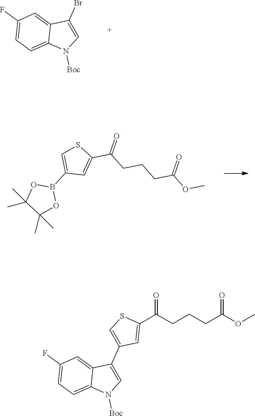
C1=C2C(Br)=CN([Boc])C2=CC=C1F.C1=C(B2OC(C)(C)C(C)(C)O2)C=C(C(=O)CCCC(OC)=O)S1.C1=C2C(C3=CSC(C(=O)CCCC(=O)OC)=C3)=CN([Boc])C2=CC=C1F
